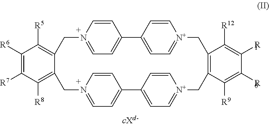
C1([R6])=C([R7])C([R8])=C2C(=C1[R5])CN1=CC=C(C=C1)C1=CC=[N+](C=C1)CC1=C(C[N+]3=CC=C(C4=CC=N(C2)C=C4)C=C3)C([R9])=C([R10])C([R11])=C1[R12]
